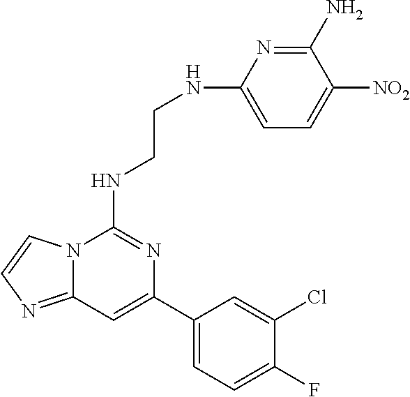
C12=NC=CN1C(NCCNC1=CC=C([NO2])C(N)=N1)=NC(C1=CC=C(F)C(Cl)=C1)=C2
